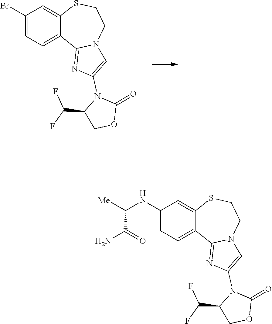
C1=C(N2C(C(F)F)COC2=O)N=C2N1CCSC1=CC(Br)=CC=C21.C1=C(N2C(C(F)F)COC2=O)N=C2N1CCSC1=CC(NC([Me])C(=O)N)=CC=C21
